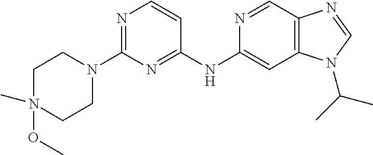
N1=C(N2CCN(C)(OC)CC2)N=C(NC2=CC3=C(C=N2)N=CN3C(C)C)C=C1
